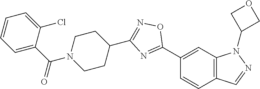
C1(C2=NC(C3CCN(C(C4=CC=CC=C4Cl)=O)CC3)=NO2)=CC2=C(C=C1)C=NN2C1COC1
